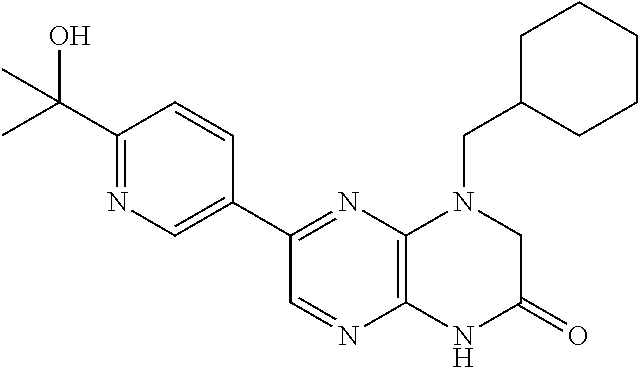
C1(C(C)(O)C)=NC=C(C2=NC3=C(N=C2)NC(=O)CN3CC2CCCCC2)C=C1
